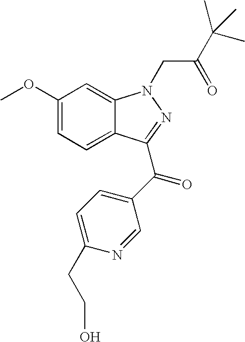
C1(OC)=CC=C2C(=C1)N(CC(=O)C(C)(C)C)N=C2C(=O)C1=CC=C(CCO)N=C1
